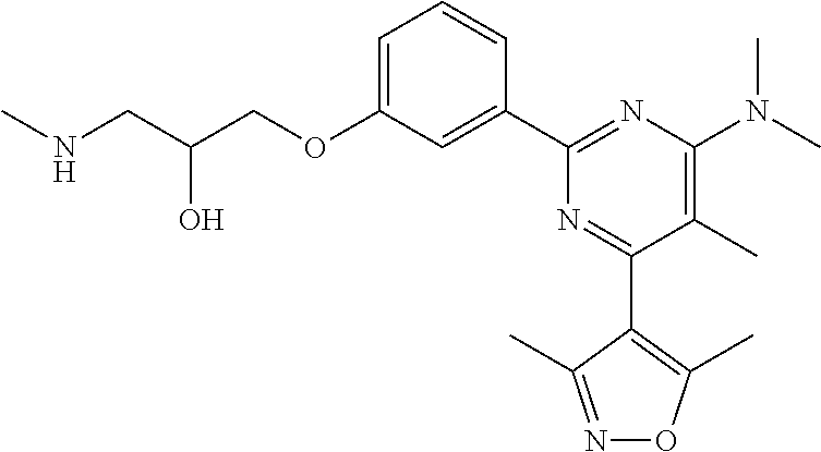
C1=C(OCC(CNC)O)C=C(C2=NC(N(C)C)=C(C)C(C3=C(C)ON=C3C)=N2)C=C1
